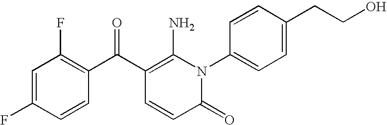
C1=C(F)C=CC(C(C2=C(N)N(C3=CC=C(CCO)C=C3)C(=O)C=C2)=O)=C1F
